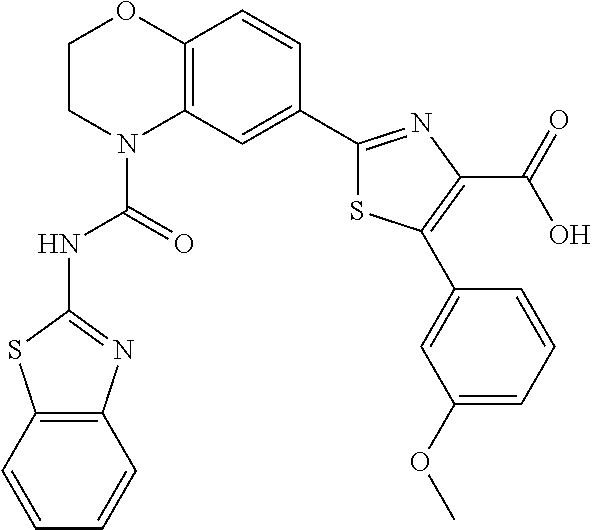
C1CN(C(=O)NC2=NC3=C(S2)C=CC=C3)C2=C(O1)C=CC(C1=NC(C(=O)O)=C(C3=CC(OC)=CC=C3)S1)=C2
